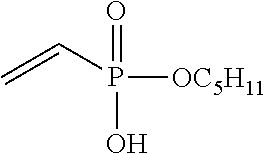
C=CP(=O)(O)[OC5H11]
